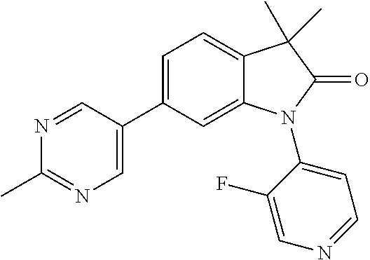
C1(C2=CC=C3C(=C2)N(C2=CC=NC=C2F)C(=O)C3(C)C)=CN=C(C)N=C1
